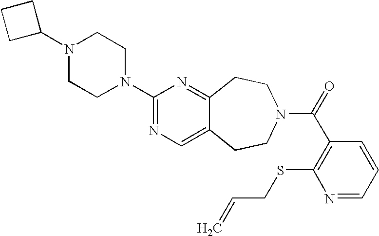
C1(N2CCN(C3=NC=C4C(=N3)CCN(C(=O)C3=C(SCC=C)N=CC=C3)CC4)CC2)CCC1
